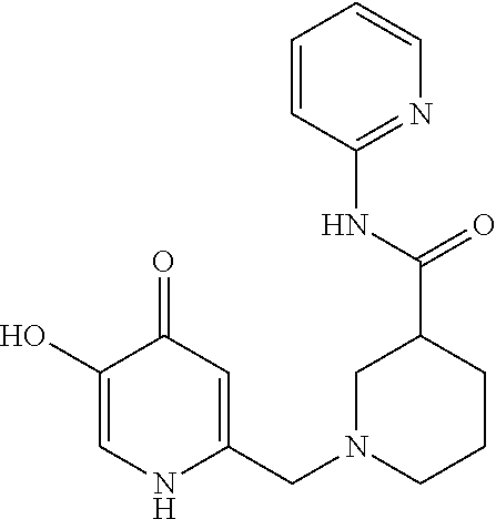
C1(O)=CNC(CN2CCCC(C(NC3=NC=CC=C3)=O)C2)=CC1=O
